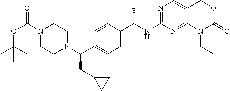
C1(C(NC2=NC=C3C(=N2)N(CC)C(=O)OC3)C)=CC=C(C(N2CCN(C(OC(C)(C)C)=O)CC2)CC2CC2)C=C1
